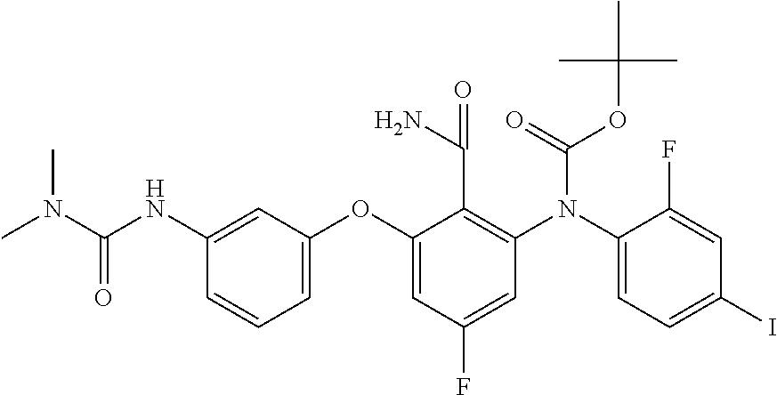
C1=CC=C(OC2=CC(F)=CC(N(C3=CC=C(I)C=C3F)C(OC(C)(C)C)=O)=C2C(=O)N)C=C1NC(N(C)C)=O
